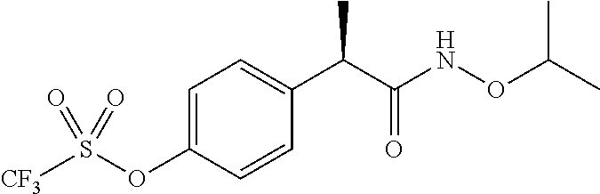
C1=CC(OS([CF3])(=O)=O)=CC=C1C(C(NOC(C)C)=O)C
